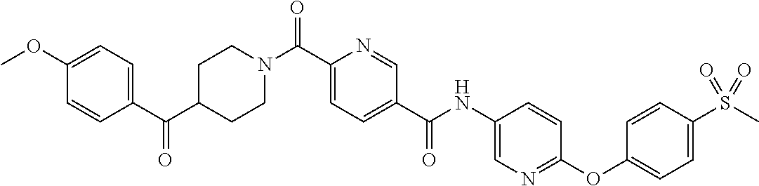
C1CN(C(C2=CC=C(C(=O)NC3=CN=C(OC4=CC=C(S(C)(=O)=O)C=C4)C=C3)C=N2)=O)CCC1C(C1=CC=C(OC)C=C1)=O
